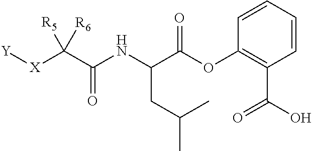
C1(OC(C(NC(C([X][Y])([R5])[R6])=O)CC(C)C)=O)=C(C(=O)O)C=CC=C1
